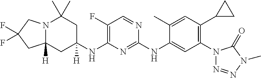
N12C([H])(CC(NC3=C(F)C=NC(NC4=CC(N5N=NN(C)C5=O)=C(C5CC5)C=C4C)=N3)([H])CC1(C)C)CC(F)(F)C2
